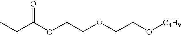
O(CCOC(CC)=O)CCO[C4H9]
